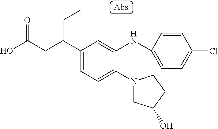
C1(C(CC(O)=O)CC)=CC=C(N2CC(O)CC2)C(NC2=CC=C(Cl)C=C2)=C1
